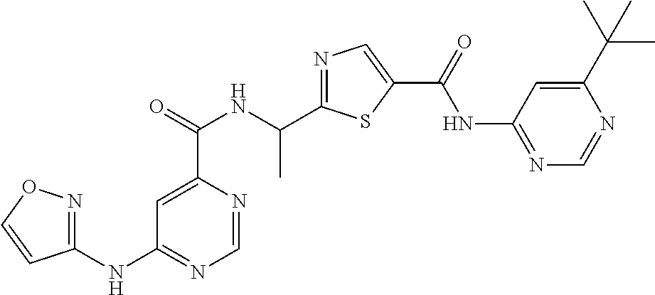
C1=NC(C(=O)NC(C2=NC=C(C(=O)NC3=NC=NC(C(C)(C)C)=C3)S2)C)=CC(NC2=NOC=C2)=N1
